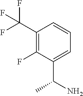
C(C1=C(F)C(C(N)C)=CC=C1)(F)(F)F
